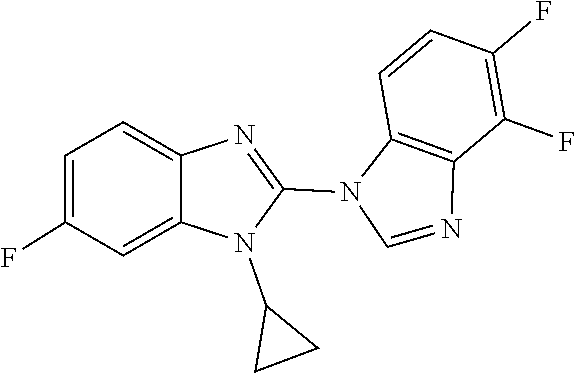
C12=C(C(F)=C(F)C=C1)N=CN2C1=NC2=CC=C(F)C=C2N1C1CC1
